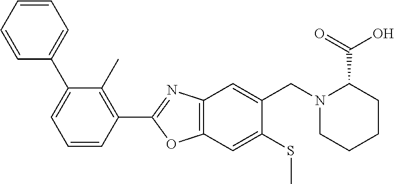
C1CN(CC2=CC3=C(OC(C4=C(C)C(C5=CC=CC=C5)=CC=C4)=N3)C=C2SC)C(C(=O)O)CC1
